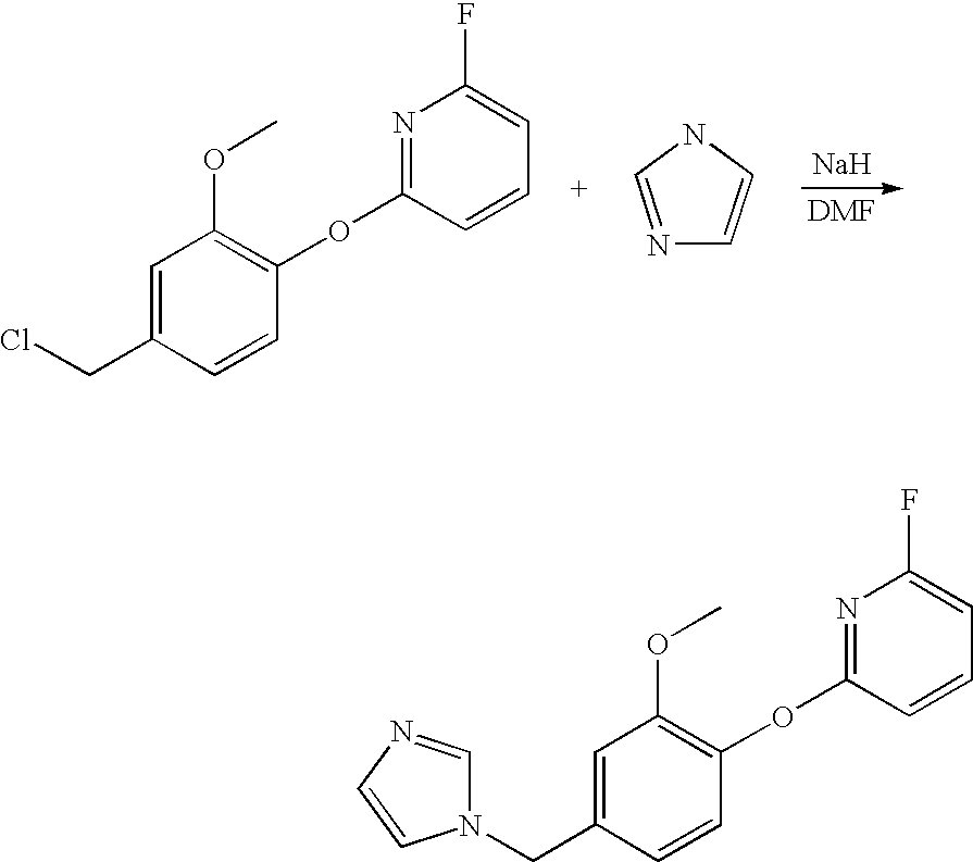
[Na].C1=C(CCl)C=CC(OC2=NC(F)=CC=C2)=C1OC.N1=CNC=C1.C1=C(CN2C=NC=C2)C=CC(OC2=NC(F)=CC=C2)=C1OC
